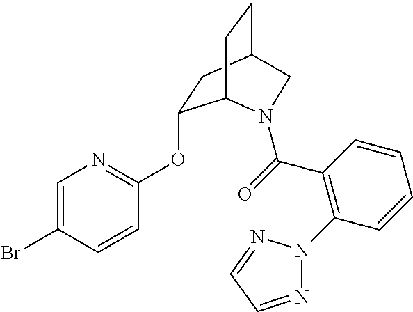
C1=C(Br)C=CC(OC2CC3CCC2N(C(C2=C(N4N=CC=N4)C=CC=C2)=O)C3)=N1
